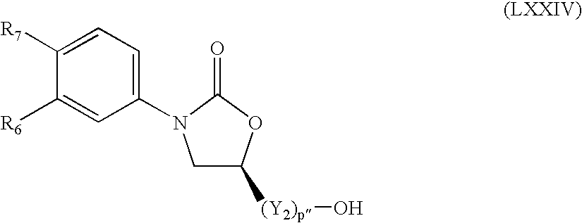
C1C([(Y2)p]O)OC(=O)N1C1=CC=C([R7])C([R6])=C1
